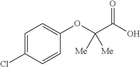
C1=C(Cl)C=CC(OC(C(O)=O)([Me])[Me])=C1
